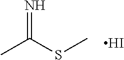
N=C(C)SC.I
